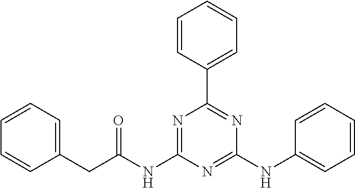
C1=CC(C2=NC(NC3=CC=CC=C3)=NC(NC(=O)CC3=CC=CC=C3)=N2)=CC=C1
